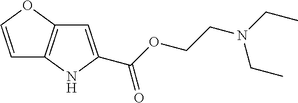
C1=COC2=C1NC(C(OCCN(CC)CC)=O)=C2
